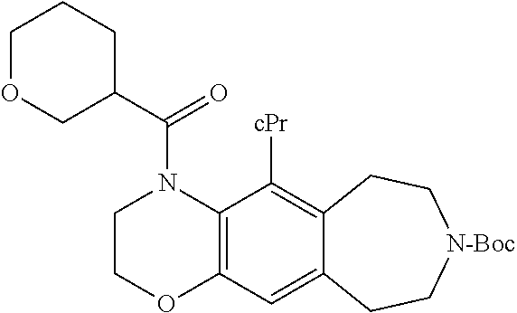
C1COC2=C(N1C(C1COCCC1)=O)C([cPr])=C1C(=C2)CC[N-Boc]CC1
